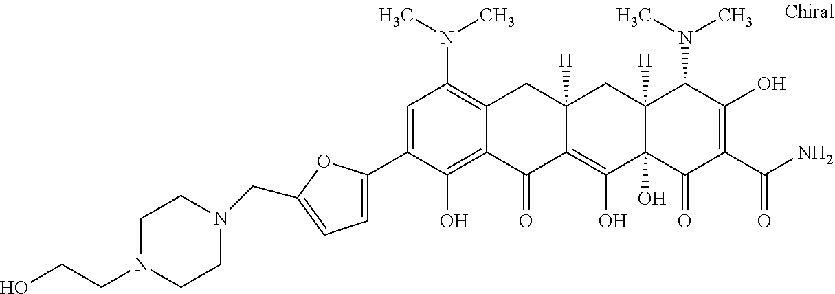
C12([H])C(O)(C(=O)C(C(N)=O)=C(O)C1N(C)C)C(O)=C1C([H])(C2)CC2=C(N(C)C)C=C(C3=CC=C(CN4CCN(CCO)CC4)O3)C(O)=C2C1=O
